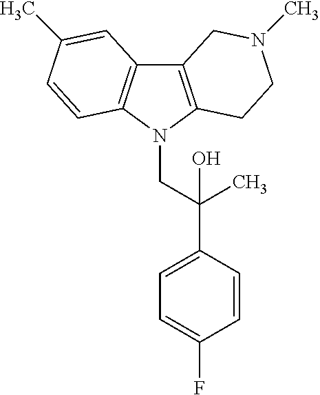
C12=C(N(CC(C3=CC=C(F)C=C3)(C)O)C3=C1C=C(C)C=C3)CCN(C)C2
